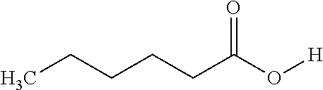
CCCCCC(O[H])=O
